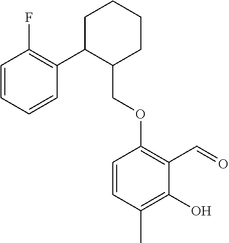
C1C(C2=C(F)C=CC=C2)C(COC2=C(C=O)C(O)=C(C)C=C2)CCC1
